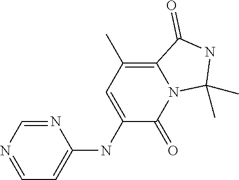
N1=CN=CC=C1NC1=CC(C)=C2N(C1=O)C(C)(C)NC2=O
